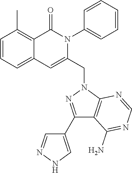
C1=CC=C2C(=C1C)C(=O)N(C1=CC=CC=C1)C(CN1N=C(C3=CNN=C3)C3=C1N=CN=C3N)=C2
